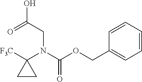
C1(COC(N(C2([F3C])CC2)CC(O)=O)=O)=CC=CC=C1
